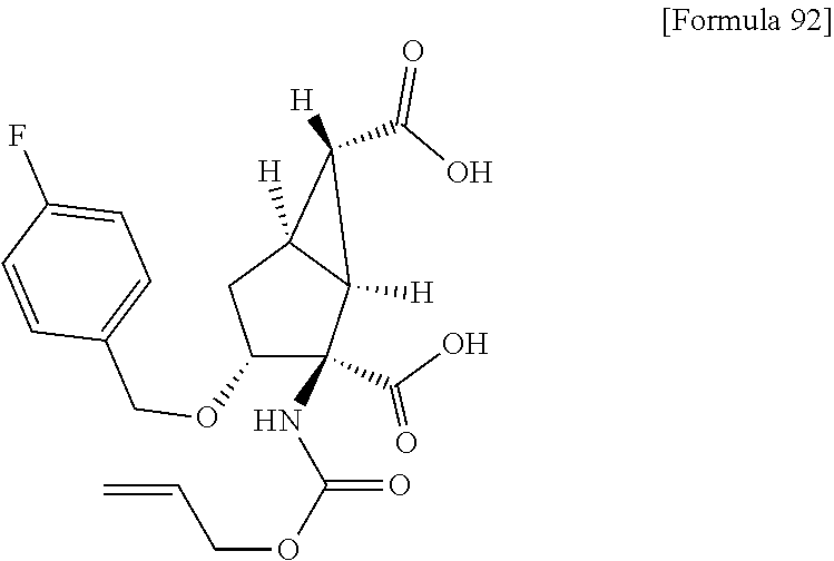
C1(C(O)=O)([H])C2([H])C(NC(OCC=C)=O)(C(O)=O)C(OCC3=CC=C(F)C=C3)CC12[H]
